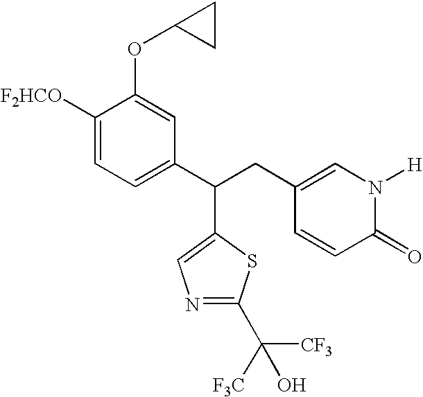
C1([F2HCO])=CC=C(C(CC2=CN([H])C(=O)C=C2)C2=CN=C(C([F3C])([CF3])O)S2)C=C1OC1CC1
